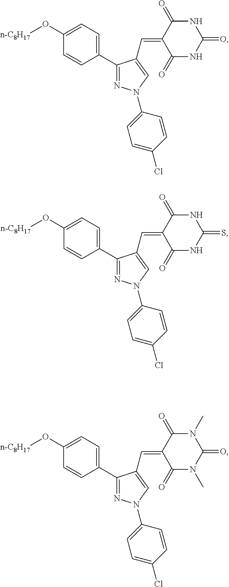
C1(C2=CC=C(O[n-C8H17])C=C2)=NN(C2=CC=C(Cl)C=C2)C=C1C=C1C(=O)NC(=O)NC1=O.C1(C2=CC=C(O[n-C8H17])C=C2)=NN(C2=CC=C(Cl)C=C2)C=C1C=C1C(=O)NC(=S)NC1=O.C1(C2=CC=C(O[n-C8H17])C=C2)=NN(C2=CC=C(Cl)C=C2)C=C1C=C1C(=O)N(C)C(=O)N(C)C1=O
